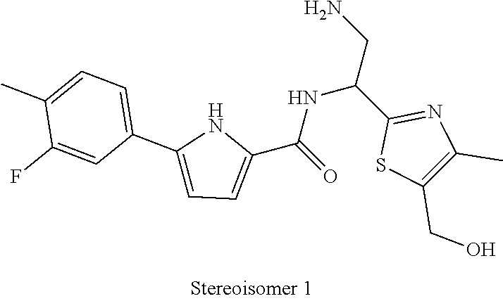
C1(C(=O)NC(CN)C2=NC(C)=C(CO)S2)=CC=C(C2=CC=C(C)C(F)=C2)N1
